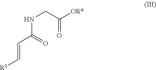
N(C(=O)C=C[R1])CC([ORa])=O
